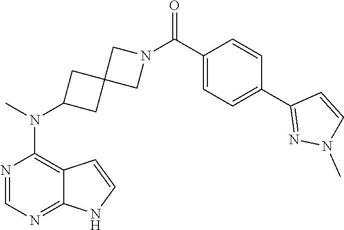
N1=CN=C2C(=C1N(C)C1CC3(C1)CN(C(C1=CC=C(C4=NN(C)C=C4)C=C1)=O)C3)C=CN2
